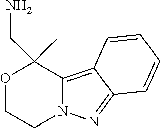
O1CCN2C(=C3C(=N2)C=CC=C3)C1(C)CN
